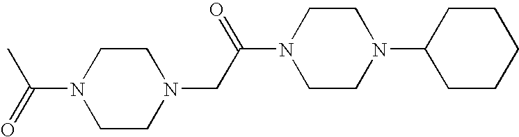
N1(C(=O)C)CCN(CC(N2CCN(C3CCCCC3)CC2)=O)CC1
